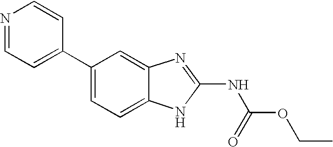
C1=NC=CC(C2=CC=C3C(=C2)N=C(NC(OCC)=O)N3)=C1
